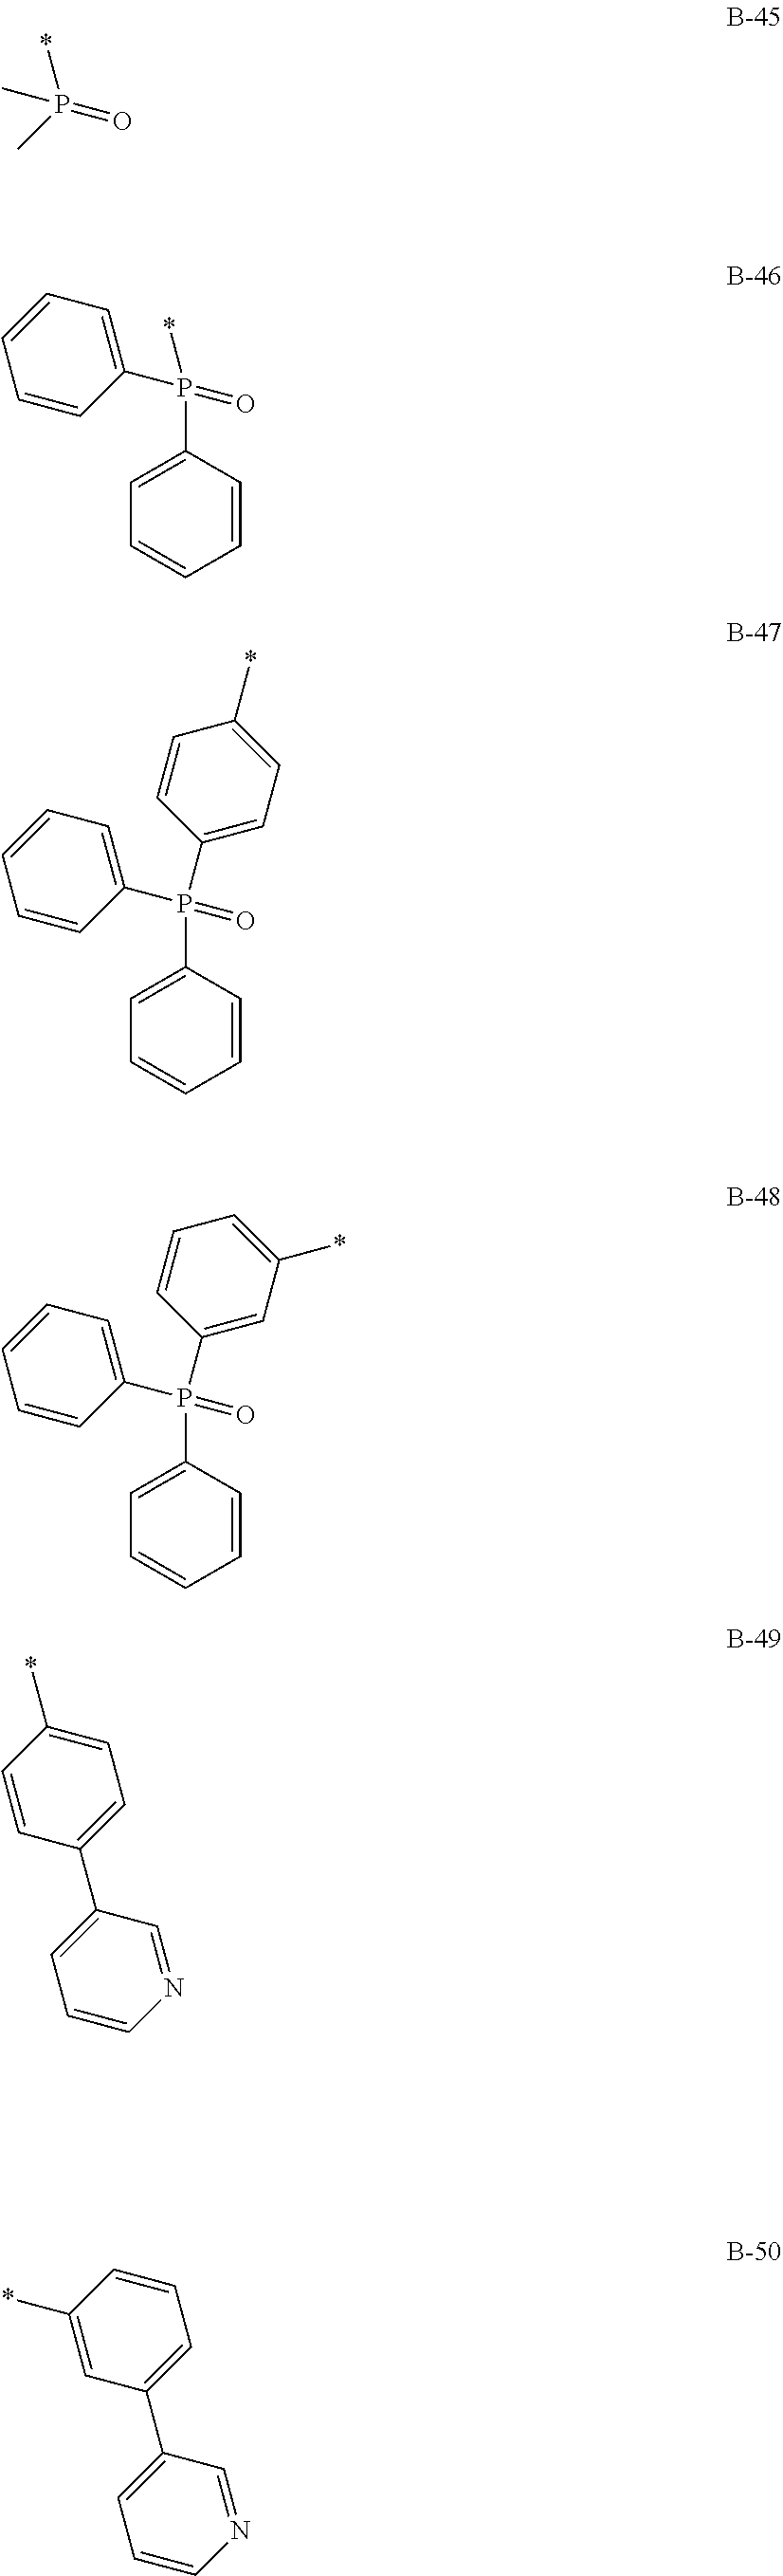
*P(=O)(C)C.*P(=O)(C1=CC=CC=C1)C1=CC=CC=C1.P(=O)(C1=CC=CC=C1)(C1=CC=CC=C1)C1=CC=C(*)C=C1.P(=O)(C1=CC=CC=C1)(C1=CC=CC=C1)C1=CC(*)=CC=C1.C1=CC(C2=CC=CN=C2)=CC=C1*.C1(*)=CC(C2=CC=CN=C2)=CC=C1
